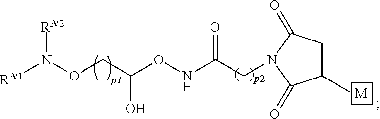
C1(C)CC(=O)N(CC(NOC(CON([RN1])[RN2])O)=O)C1=O.[M]
